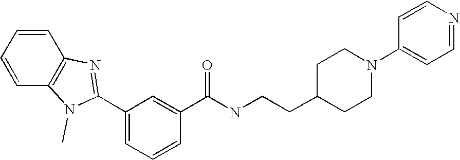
C1=CC=CC2=C1N(C)C(C1=CC=CC(C(NCCC3CCN(C4=CC=NC=C4)CC3)=O)=C1)=N2
